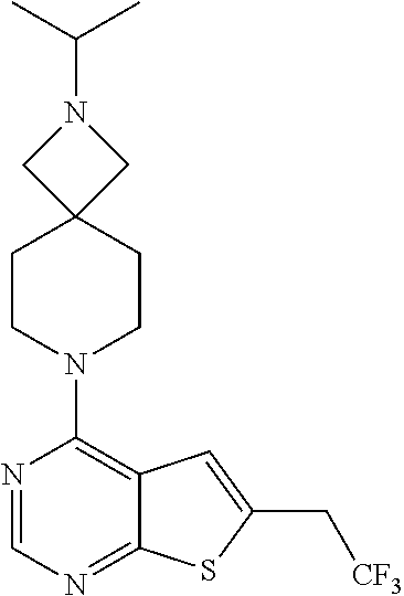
C12=NC=NC(N3CCC4(CC3)CN(C(C)C)C4)=C1C=C(C[CF3])S2
